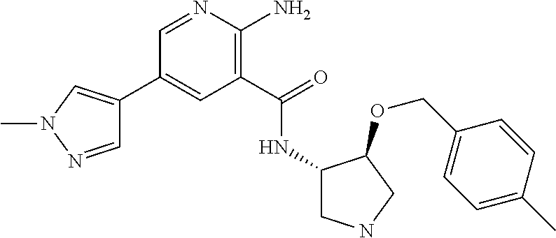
C1(C2=CN(C)N=C2)=CC(C(=O)NC2CNCC2OCC2=CC=C(C)C=C2)=C(N)N=C1
